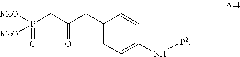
P(=O)(CC(=O)CC1=CC=C(N[P2])C=C1)([MeO])[MeO]
